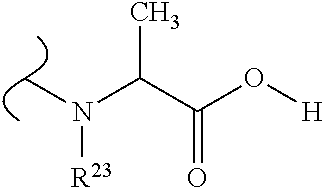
C(C(O[H])=O)(N(C)[R23])C
